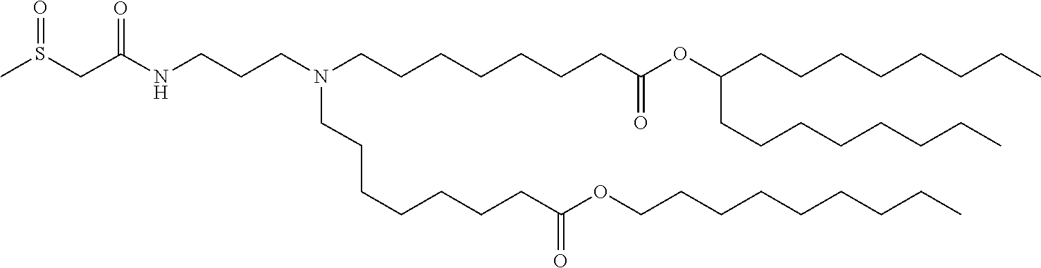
C(CCC)CCCCCOC(CCCCCCCN(CCCNC(CS(=O)C)=O)CCCCCCCC(=O)OC(CCCCCCCC)CCCCCCCC)=O
